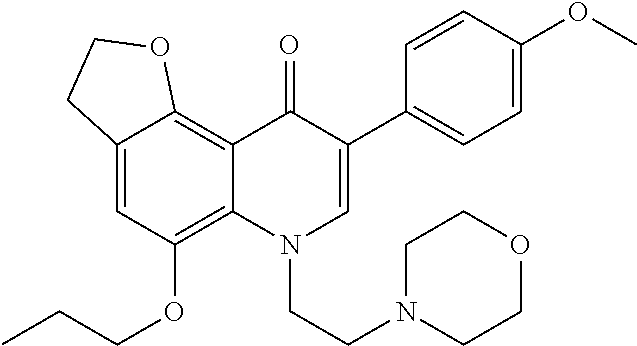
C12=CC(OCCC)=C3C(=C1OCC2)C(=O)C(C1=CC=C(OC)C=C1)=CN3CCN1CCOCC1
